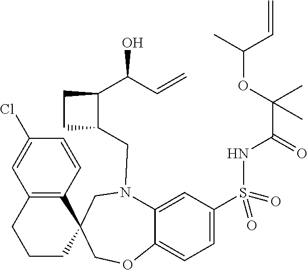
C1(C(C=C)O)C(CN2C3=CC(S(NC(C(OC(C)C=C)(C)C)=O)(=O)=O)=CC=C3OCC3(C2)C2=C(CCC3)C=C(Cl)C=C2)CC1
